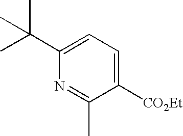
[CO2Et]C1=CC=C(C(C)(C)C)N=C1C
